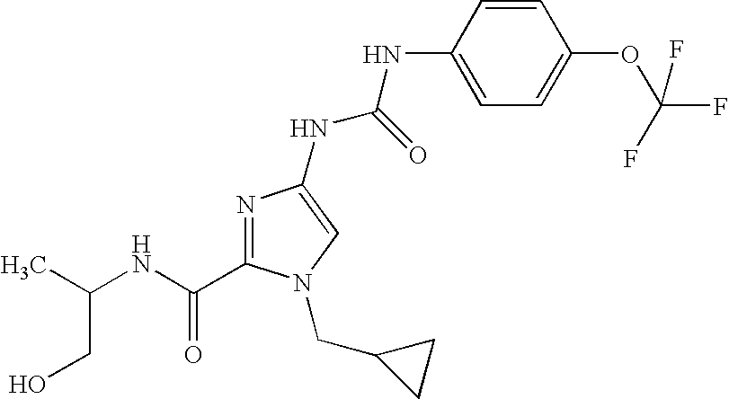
C(C(NC(=O)C1=NC(NC(NC2=CC=C(OC(F)(F)F)C=C2)=O)=CN1CC1CC1)C)O
